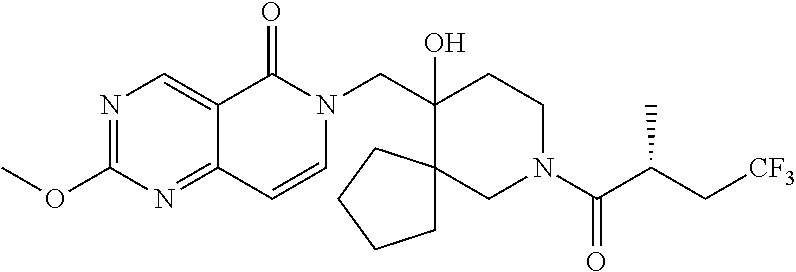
C12=NC(OC)=NC=C1C(=O)N(CC1(O)C3(CN(C(=O)C(C[CF3])C)CC1)CCCC3)C=C2
